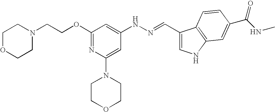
C(OC1=NC(N2CCOCC2)=CC(NN=CC2=CNC3=C2C=CC(C(NC)=O)=C3)=C1)CN1CCOCC1
